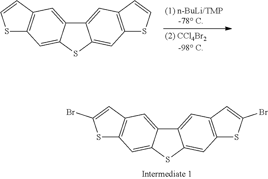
C12=CC3=C(C=C1SC1=CC4=C(C=C21)C=C(Br)S4)SC(Br)=C3.C12=CC3=C(C=C1SC1=CC4=C(C=C21)C=CS4)SC=C3
